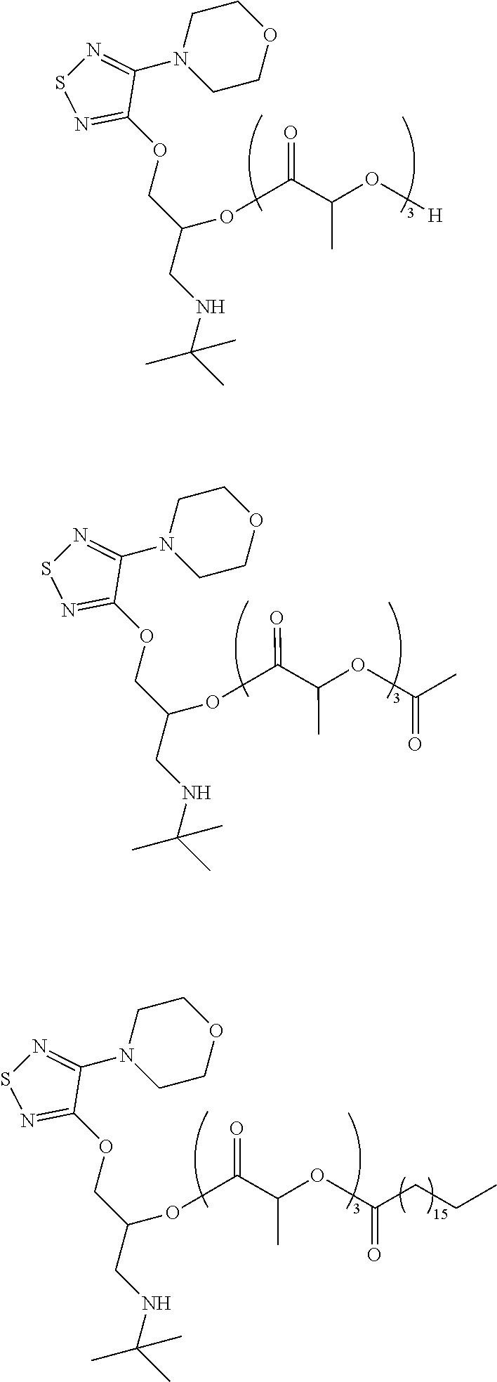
N1(C2=NSN=C2OCC(CNC(C)(C)C)OC(C(O[H])C)=O)CCOCC1.N1(C2=NSN=C2OCC(CNC(C)(C)C)OC(C(OC(C)=O)C)=O)CCOCC1.N1(C2=NSN=C2OCC(CNC(C)(C)C)OC(C(OC(CCC)=O)C)=O)CCOCC1
